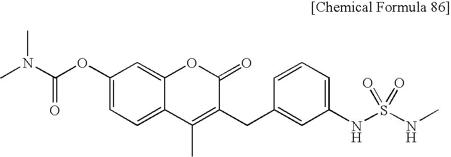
C1(OC(N(C)C)=O)=CC=C2C(=C1)OC(=O)C(CC1=CC(NS(=O)(NC)=O)=CC=C1)=C2C
